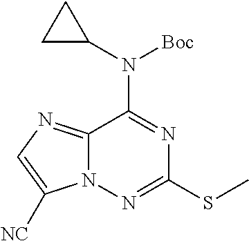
C12=NC=C([NC])N1N=C(SC)N=C2N(C1CC1)[Boc]
